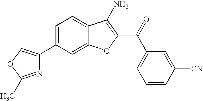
C1(C2=COC(C)=N2)=CC=C2C(=C1)OC(C(C1=CC=CC([CN])=C1)=O)=C2N
